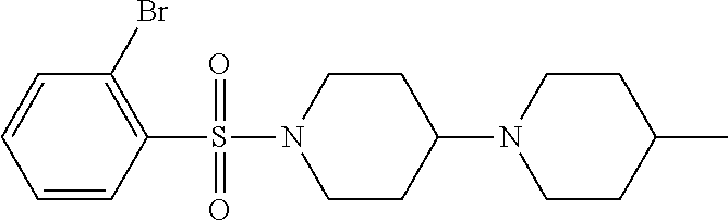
C1=CC=CC(S(N2CCC(N3CCC(C)CC3)CC2)(=O)=O)=C1Br
